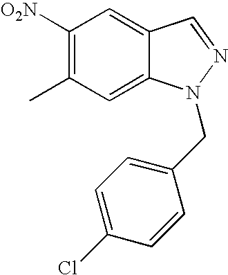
C1([O2N])=C(C)C=C2C(=C1)C=NN2CC1=CC=C(Cl)C=C1
